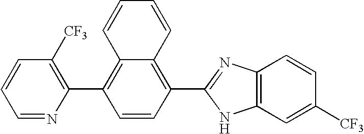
C1([CF3])=C(C2=C3C(=C(C4=NC5=C(N4)C=C([CF3])C=C5)C=C2)C=CC=C3)N=CC=C1
